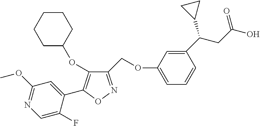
C1(COC2=CC=CC(C(CC(O)=O)C3CC3)=C2)=NOC(C2=CC(OC)=NC=C2F)=C1OC1CCCCC1
